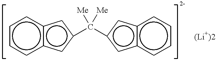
c1ccc2c(c1)cc(C(c1cc3ccccc3c1)([Me])[Me])c2.[(Li+)2]
